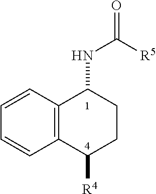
[R4]C1CCC(NC(=O)[R5])C2=C1C=CC=C2
